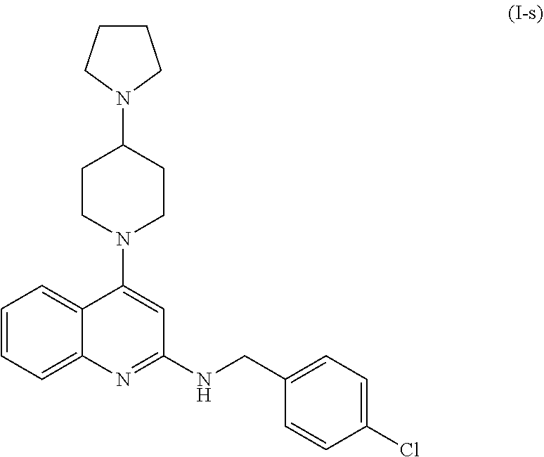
C1CN(C2=CC(NCC3=CC=C(Cl)C=C3)=NC3=CC=CC=C23)CCC1N1CCCC1
